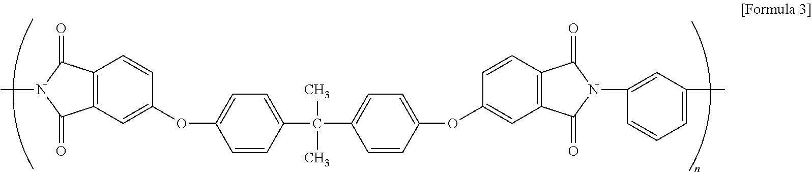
C12=C(C=C(OC3=CC=C(C(C4=CC=C(OC5=CC6=C(C=C5)C(=O)N(C5=CC(C)=CC=C5)C6=O)C=C4)(C)C)C=C3)C=C1)C(=O)N(C)C2=O
